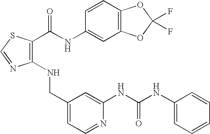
C1(CNC2=C(C(=O)NC3=CC4=C(C=C3)OC(F)(F)O4)SC=N2)=CC=NC(NC(NC2=CC=CC=C2)=O)=C1
